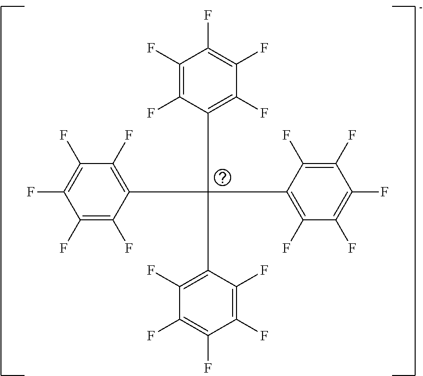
C1(F)=C(F)C(C(C2=C(F)C(F)=C(F)C(F)=C2F)(C2=C(F)C(F)=C(F)C(F)=C2F)C2=C(F)C(F)=C(F)C(F)=C2F)=C(F)C(F)=C1F
